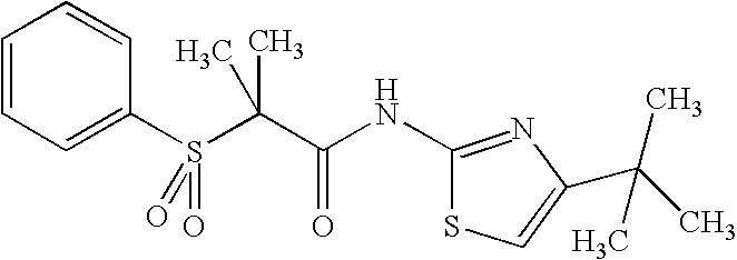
C1=CC=C(S(=O)(C(C(=O)NC2=NC(C(C)(C)C)=CS2)(C)C)=O)C=C1
